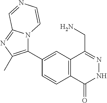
C1(C2=C(C)N=C3N2C=CN=C3)=CC2=C(C=C1)C(=O)NN=C2CN
